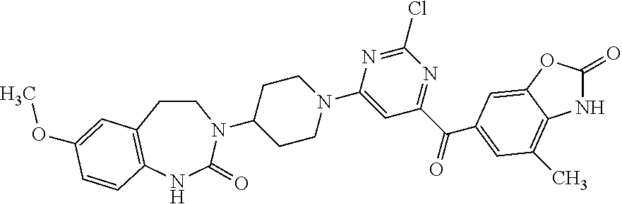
C1(=O)OC2=CC(C(C3=NC(Cl)=NC(N4CCC(N5CCC6=C(NC5=O)C=CC(OC)=C6)CC4)=C3)=O)=CC(C)=C2N1
